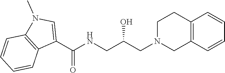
C1(C(NCC(CN2CCC3=C(C2)C=CC=C3)O)=O)=CN(C)C2=C1C=CC=C2
